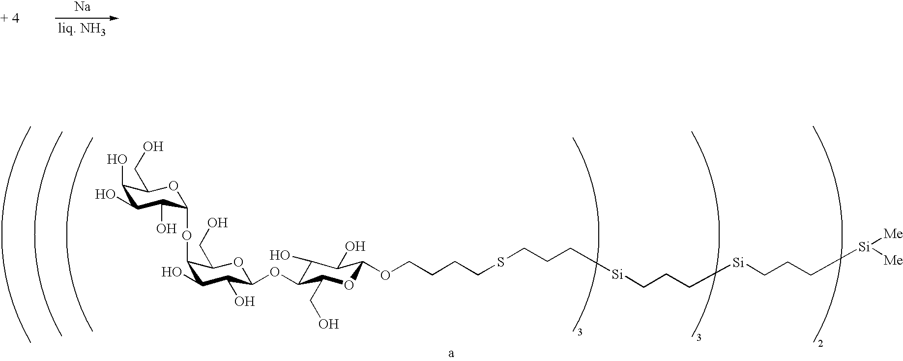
[Na].C1(O)C(O)C(O)C(OC2C(O)C(O)C(OC3C(O)C(O)C(OCCCCSCCC[Si]CCC[Si]CCC[Si]([Me])[Me])OC3CO)OC2CO)OC1CO
